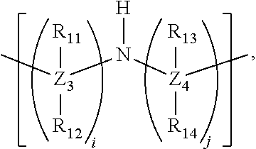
C[Z3](N([Z4](C)([R13])[R14])[H])([R11])[R12]
